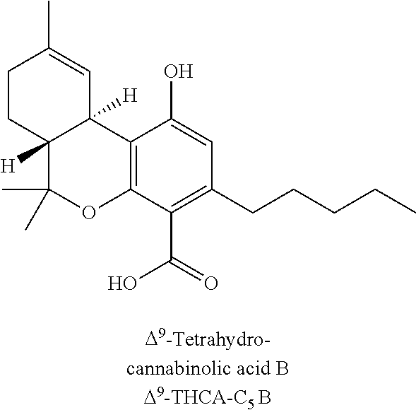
C1CC2([H])C([H])(C=C1C)C1=C(OC2(C)C)C(C(O)=O)=C(CCCCC)C=C1O
